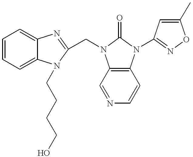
C1=CC=C2C(=C1)N=C(CN1C3=C(N(C4=NOC(C)=C4)C1=O)C=CN=C3)N2CCCCO
